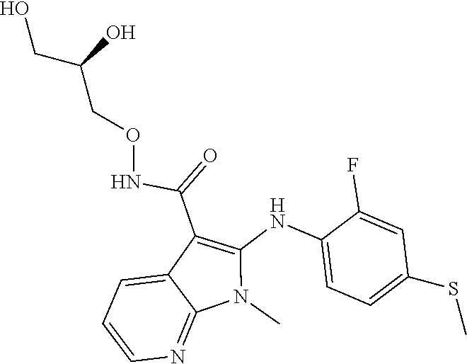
N(C(C1=C(NC2=CC=C(SC)C=C2F)N(C)C2=NC=CC=C12)=O)OCC(CO)O
